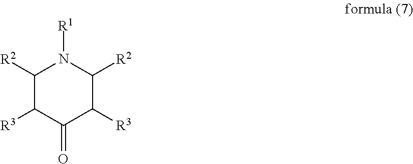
C1([R2])C([R3])C(=O)C([R3])C([R2])N1[R1]
